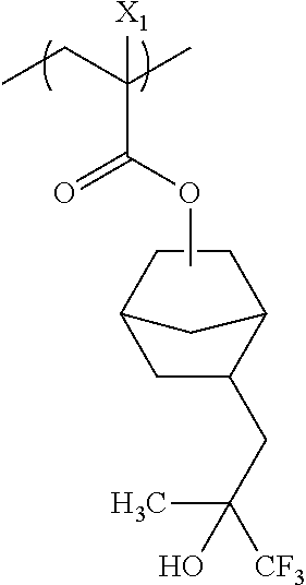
C1C(CC(C)([CF3])O)C2CC1CC2.C(CC)(C)([X1])C(=O)OC
